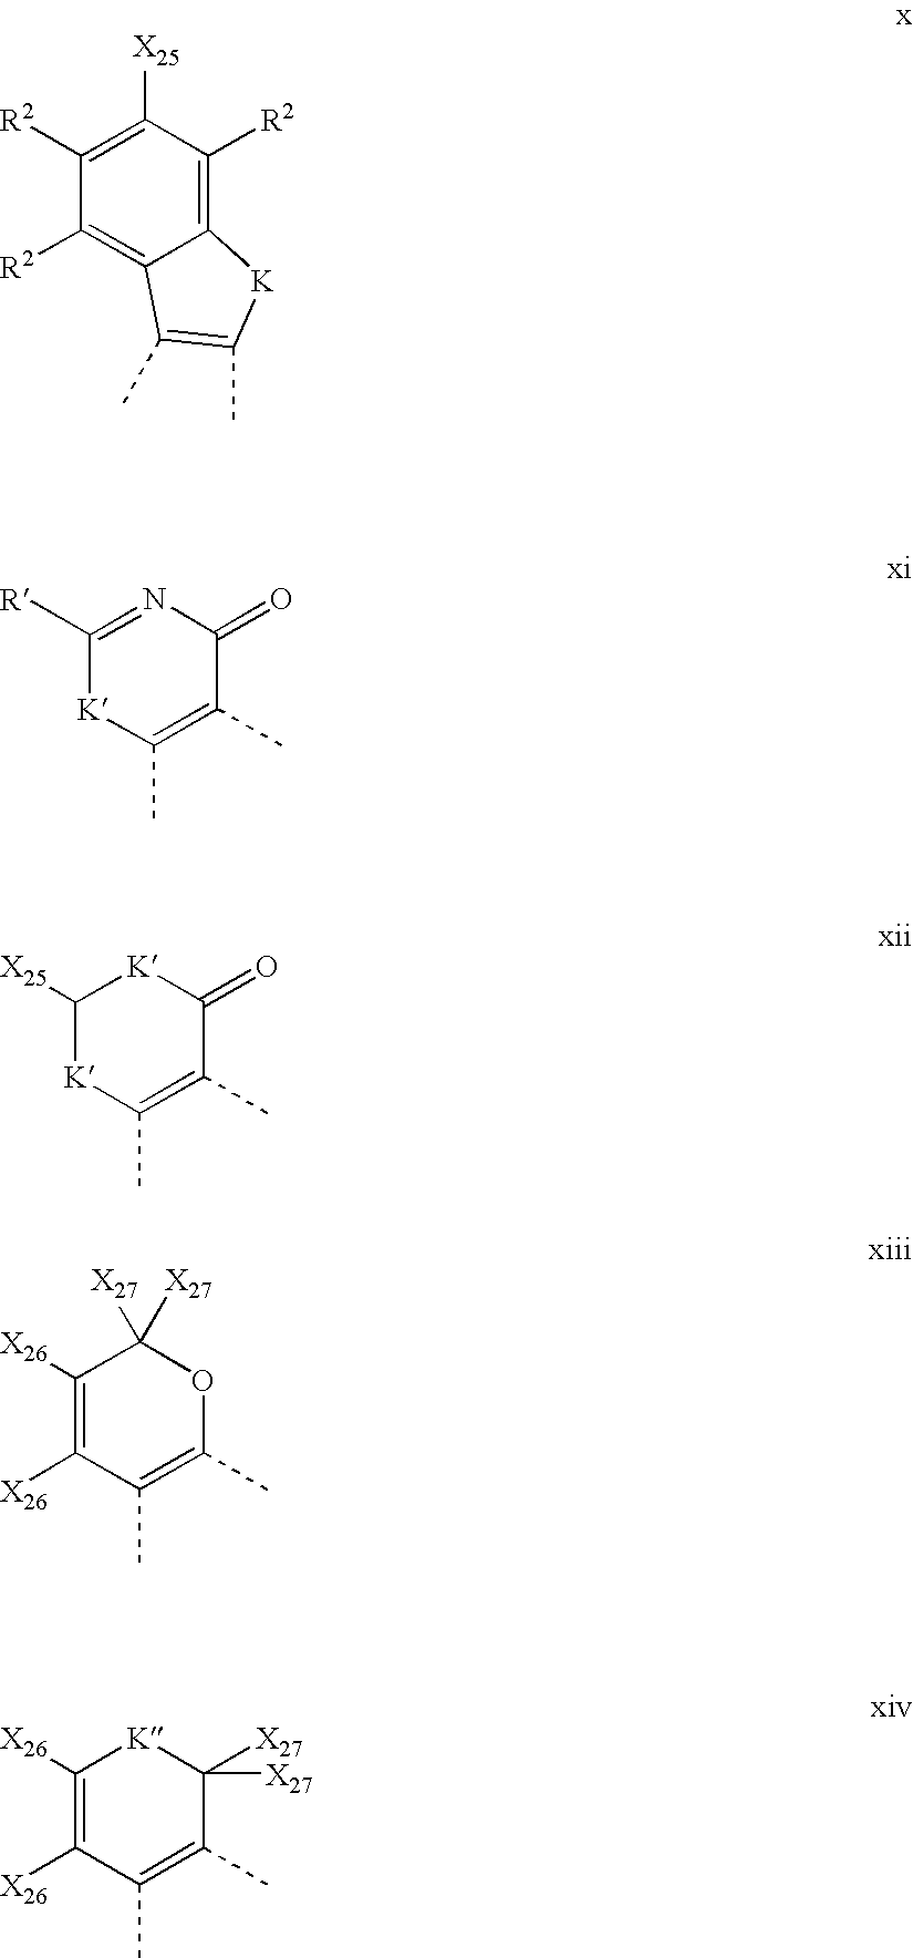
C1([R2])=C2C(=C([R2])C([X25])=C1[R2])[K]C(C)=C2C.C1(C)=C(C)C(=O)N=C([R])[K]1.C1(C)=C(C)C(=O)[K]C([X25])[K]1.C1(C)=C(C)C([X26])=C([X26])C([X27])([X27])O1.C1(C)=C(C)C([X27])([X27])[K]C([X26])=C1[X26]
